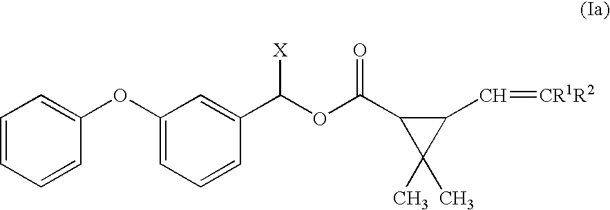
C1=CC=CC(OC2=CC=CC(C(OC(=O)C3C(C=[CR1R2])C3(C)C)[X])=C2)=C1
